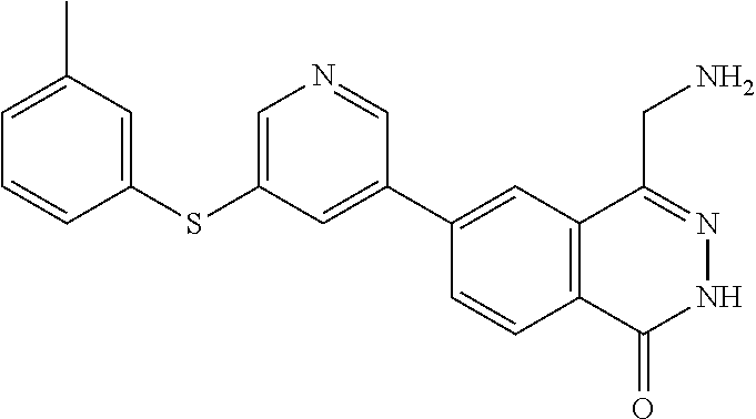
C1(C2=CC(SC3=CC(C)=CC=C3)=CN=C2)=CC2=C(C=C1)C(=O)NN=C2CN
